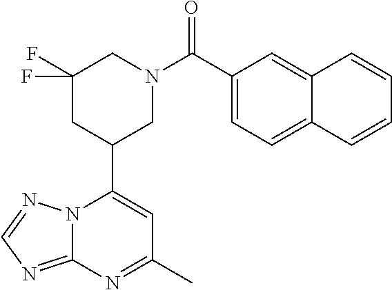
N12C(=NC=N1)N=C(C)C=C2C1CN(C(=O)C2=CC=C3C(=C2)C=CC=C3)CC(F)(F)C1
